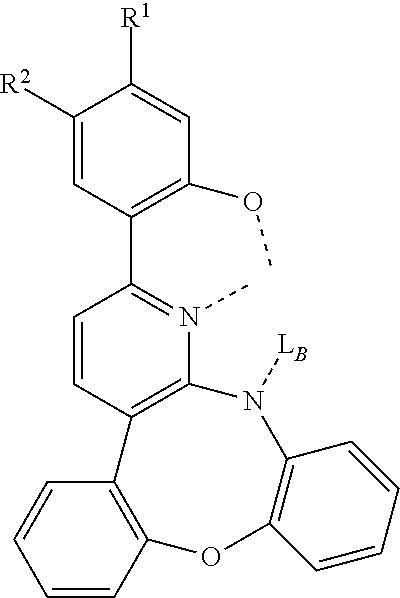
CN1=C(C2=C(OC)C=C([R1])C([R2])=C2)C=CC2=C1N([LB])C1=C(OC3=C2C=CC=C3)C=CC=C1
